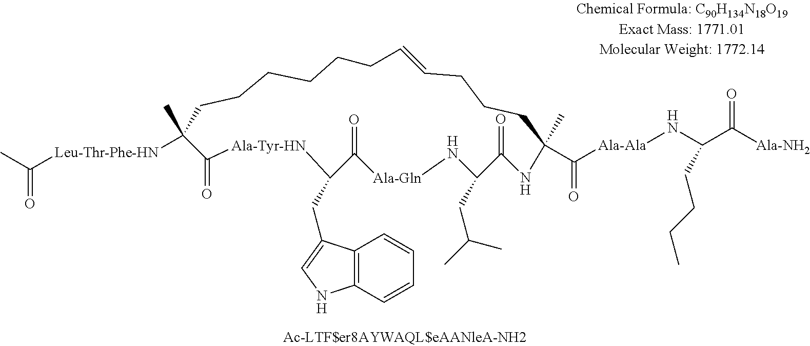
CC([Leu-Thr-Phe-HN]C1(C)CCCCCCC=CCCCC(C)(C([Ala-Ala]NC(C([Ala-NH2])=O)CCCC)=O)NC(=O)C(CC(C)C)N[Ala-Gln]C(=O)C(CC2=CNC3=C2C=CC=C3)[Ala-Tyr-HN]C1=O)=O
